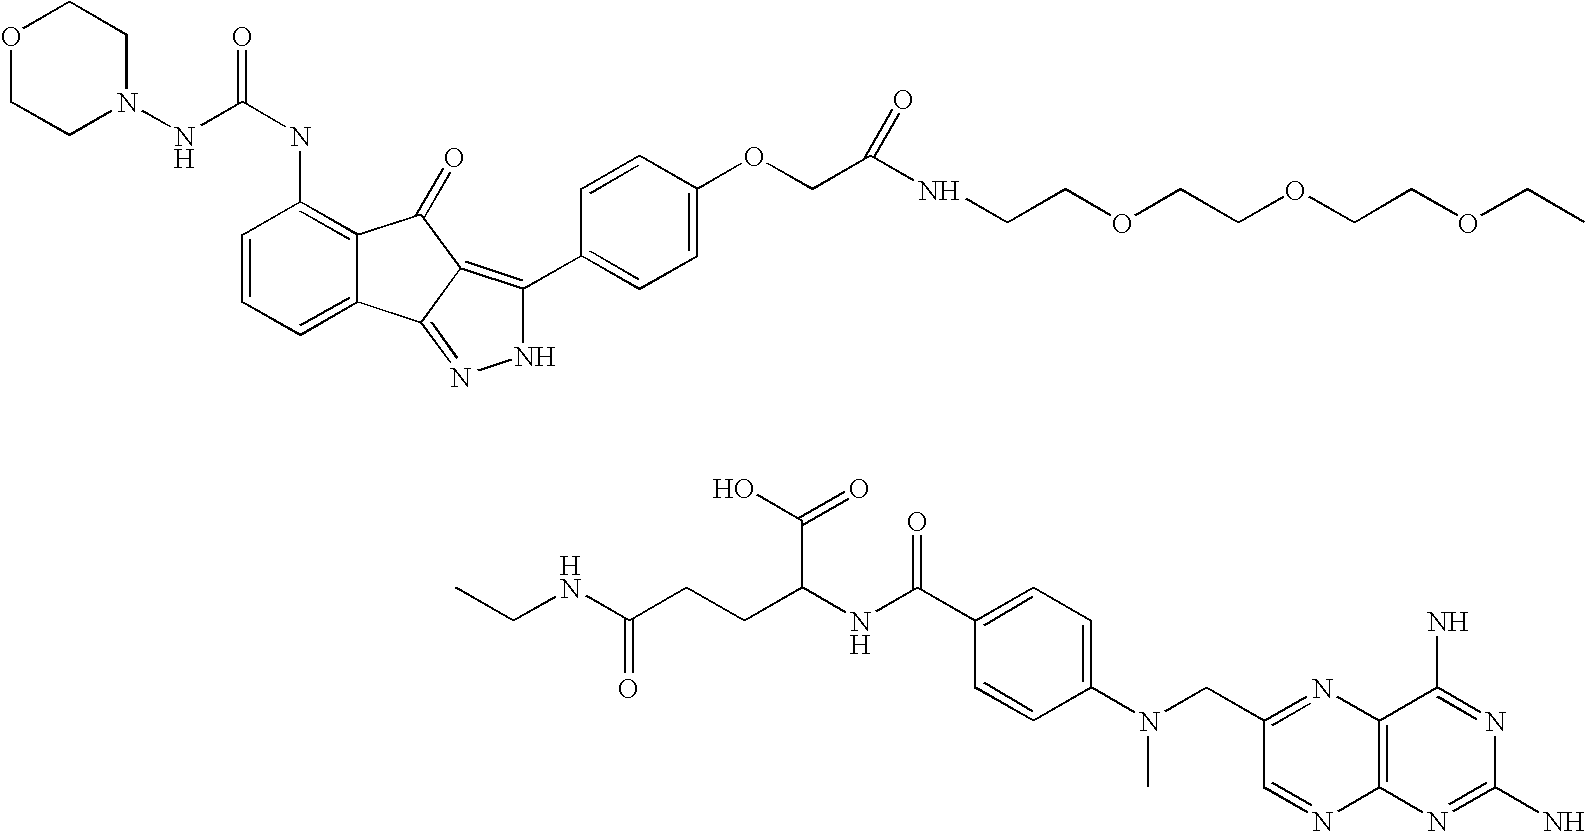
C(NC1=C2C(=CC=C1)C1=NNC(C3=CC=C(OCC(NCCOCCOCCOCC)=O)C=C3)=C1C2=O)(=O)NN1CCOCC1.CCNC(CCC(NC(C1=CC=C(N(CC2=NC3=C(N=C2)N=C(N)N=C3N)C)C=C1)=O)C(O)=O)=O
